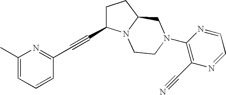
C(#CC1CCC2N1CCN(C1=C(C#N)N=CC=N1)C2)C1=NC(C)=CC=C1
